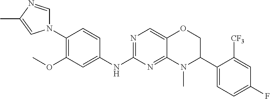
N1(C2=C(OC)C=C(NC3=NC=C4C(=N3)N(C)C(C3=CC=C(F)C=C3[CF3])CO4)C=C2)C=NC(C)=C1
